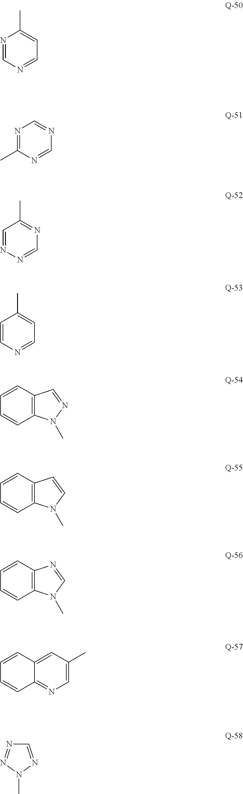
N1=CN=CC=C1C.N1=C(C)N=CN=C1.C1=NN=CN=C1C.C1=CN=CC=C1C.C12=C(C=CC=C1)C=NN2C.C12=C(C=CC=C1)C=CN2C.C12=C(C=CC=C1)N=CN2C.C1=C(C)C=C2C(=N1)C=CC=C2.C1=NN(C)N=N1
